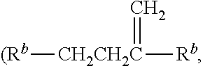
[(Rb][CH2CH2C](=C)[Rb]
